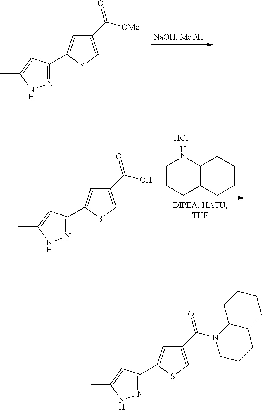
C1(C([OMe])=O)=CSC(C2=NNC(C)=C2)=C1.C1CCC2C(N1)CCCC2.C1(C(O)=O)=CSC(C2=NNC(C)=C2)=C1.Cl.C1(C(N2CCCC3C2CCCC3)=O)=CSC(C2=NNC(C)=C2)=C1
